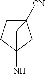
C1C2([CN])CC(N)(C1)C2
